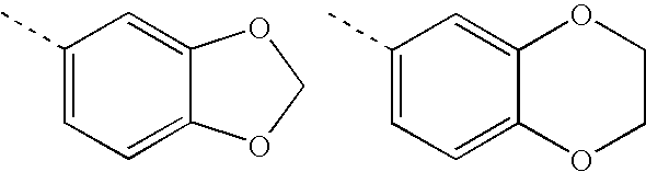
C1(C)=CC=C2C(=C1)OCO2.C1(C)=CC=C2C(=C1)OCCO2
